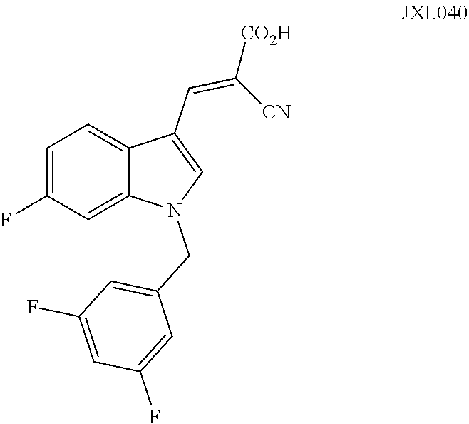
C1=C(F)C=C2C(=C1)C(C=C([CO2H])[CN])=CN2CC1=CC(F)=CC(F)=C1
